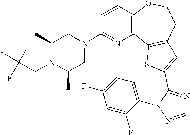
C1=CC2=C(N=C1N1CC(C)N(CC(F)(F)F)C(C)C1)C1=C(CCO2)C=C(C2=NC=NN2C2=CC=C(F)C=C2F)S1
